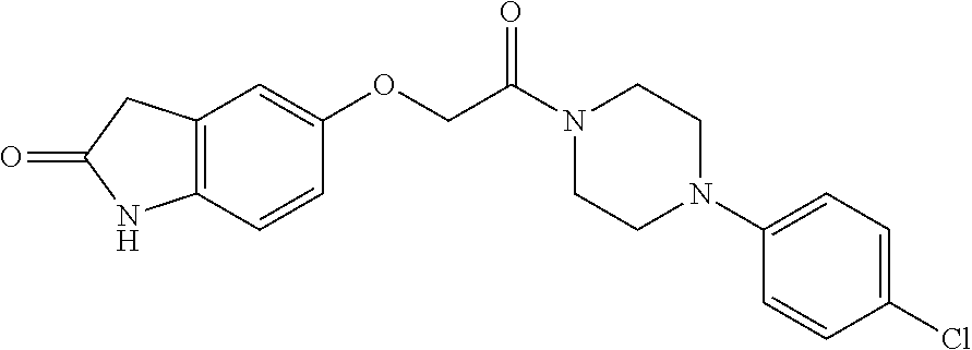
C12=C(C=CC(OCC(N3CCN(C4=CC=C(Cl)C=C4)CC3)=O)=C1)NC(=O)C2
